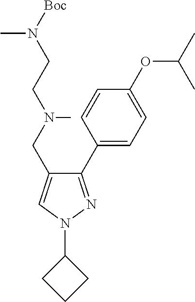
C1(C2=CC=C(OC(C)C)C=C2)=NN(C2CCC2)C=C1CN(CCN([Boc])C)C
